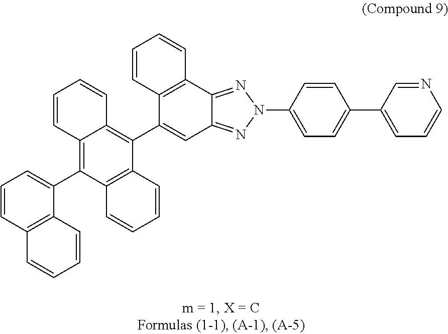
C12=C(C3=NN(C4=CC=C(C5=CC=CN=C5)C=C4)N=C3C=C1C1=C3C(=C(C4=CC=CC5=C4C=CC=C5)C4=C1C=CC=C4)C=CC=C3)C=CC=C2
